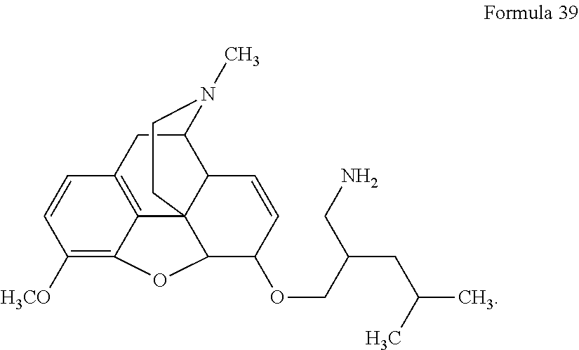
C12CC3=C4C5(C1C=CC(OCC(CN)CC(C)C)C5OC4=C([H3CO])C=C3)CCN2C
